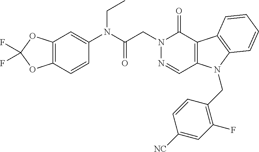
C12=C(OC(F)(F)O1)C=C(N(C(CN1N=CC3=C(C1=O)C1=C(N3CC3=C(F)C=C([NC])C=C3)C=CC=C1)=O)CC)C=C2
